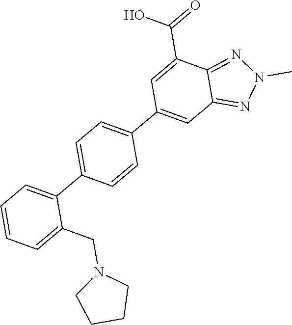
C1(C2=CC=C(C3=CC4=NN(C)N=C4C(C(O)=O)=C3)C=C2)=CC=CC=C1CN1CCCC1
